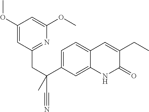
C1(OC)=CC(CC(C#N)(C)C2=CC=C3C(=C2)NC(=O)C(CC)=C3)=NC(OC)=C1
